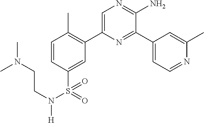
C1=CC(S(=O)(N(CCN(C)C)[H])=O)=CC(C2=CN=C(N)C(C3=CC=NC(C)=C3)=N2)=C1C
